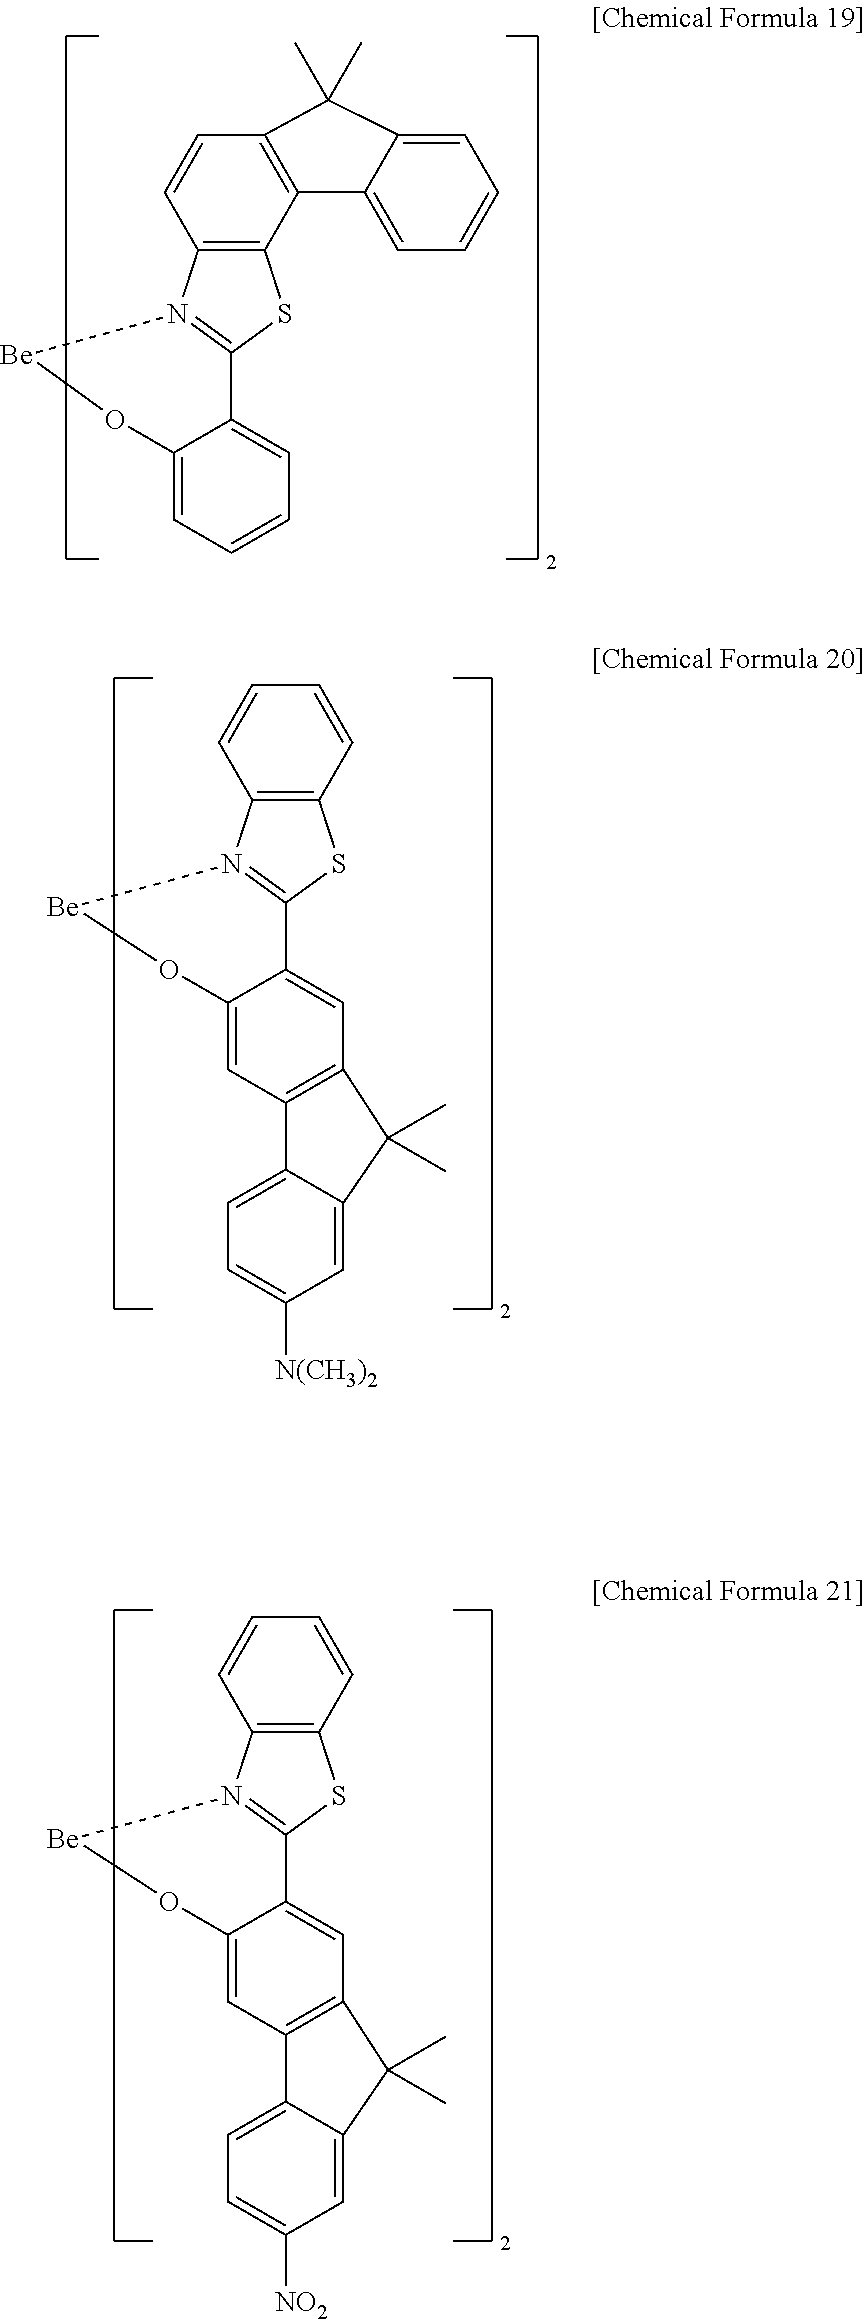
C12=C(C3=C(C=C1)C(C)(C)C1=CC=CC=C31)SC1=N2[Be]OC2=CC=CC=C12.C12=C(C=CC=C1)SC1=N2[Be]OC2=CC3=C(C=C12)C(C)(C)C1=CC([N(CH3)2])=CC=C31.C12=C(C=CC=C1)SC1=N2[Be]OC2=CC3=C(C=C12)C(C)(C)C1=CC([NO2])=CC=C31
